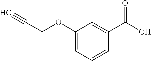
C1(OCC#C)=CC=CC(C(O)=O)=C1
